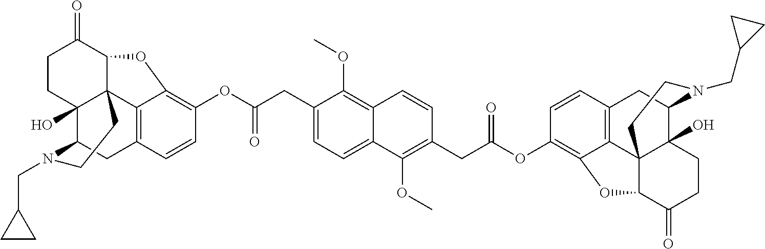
C1(CC(OC2=C3C4=C(C=C2)CC2C5(O)C4(C(C(=O)CC5)O3)CCN2CC2CC2)=O)=CC=C2C(=C1OC)C=CC(CC(OC1=C3C4=C(C=C1)CC1C5(O)C4(C(C(=O)CC5)O3)CCN1CC1CC1)=O)=C2OC
